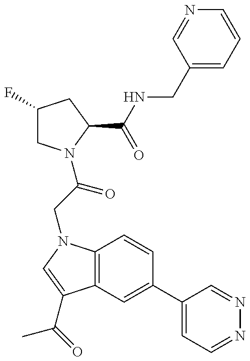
C1(F)CN(C(CN2C3=C(C(C(=O)C)=C2)C=C(C2=CC=NN=C2)C=C3)=O)C(C(NCC2=CC=CN=C2)=O)C1
